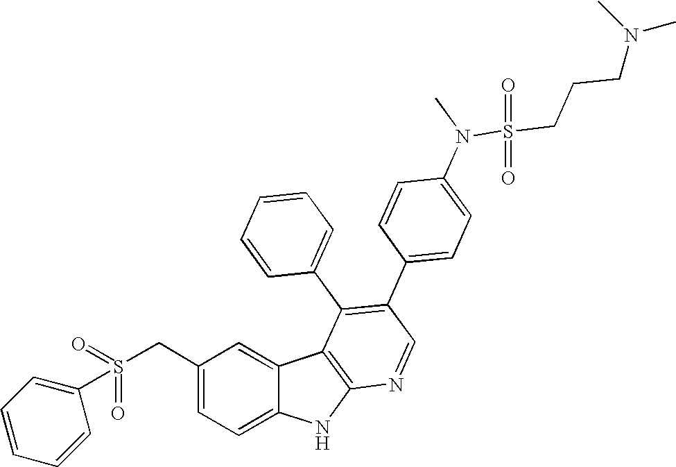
C(C1=CC=C2C(=C1)C1=C(N2)N=CC(C2=CC=C(N(C)S(CCCN(C)C)(=O)=O)C=C2)=C1C1=CC=CC=C1)S(C1=CC=CC=C1)(=O)=O
